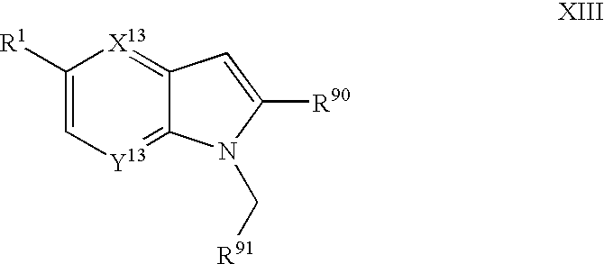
C1([R1])=C[Y13]=C2C(=[X13]1)C=C([R90])N2C[R91]
